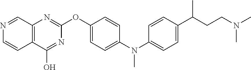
O(C1=CC=C(N(C2=CC=C(C(CCN(C)C)C)C=C2)C)C=C1)C1=NC2=C(C(O)=N1)C=CN=C2
